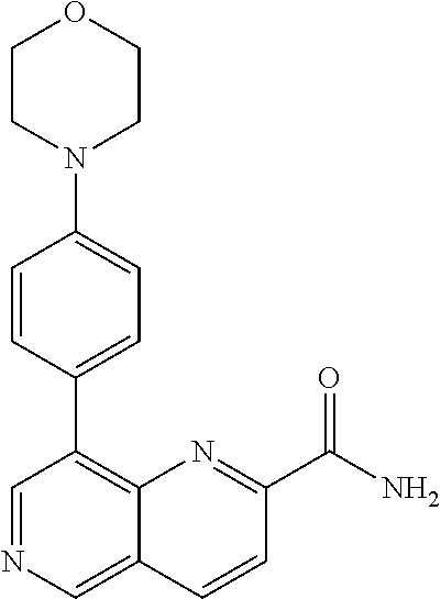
C1=CC(C2=C3C(=CN=C2)C=CC(C(N)=O)=N3)=CC=C1N1CCOCC1
